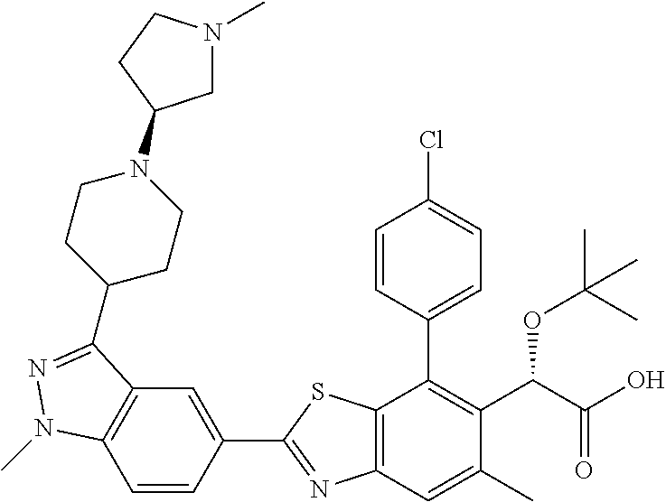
C1=CC(C2=NC3=C(S2)C(C2=CC=C(Cl)C=C2)=C(C(C(O)=O)OC(C)(C)C)C(C)=C3)=CC2=C1N(C)N=C2C1CCN(C2CN(C)CC2)CC1
